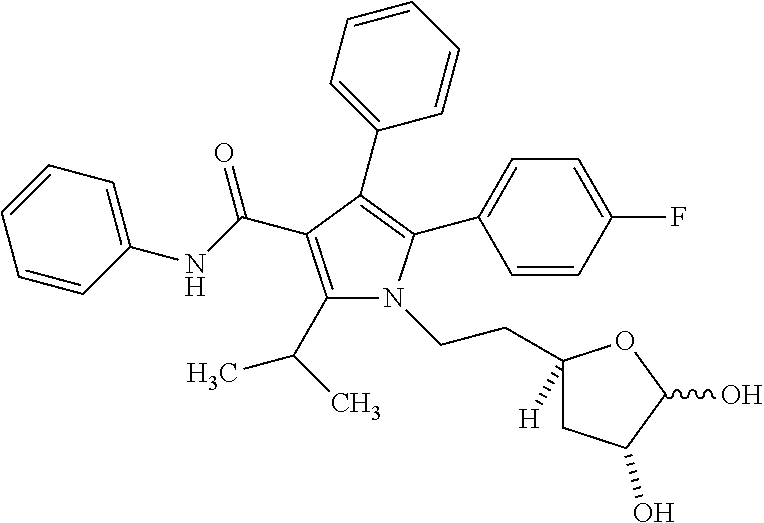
C1(C(C)C)=C(C(NC2=CC=CC=C2)=O)C(C2=CC=CC=C2)=C(C2=CC=C(F)C=C2)N1CCC1([H])CC(O)C(O)O1
